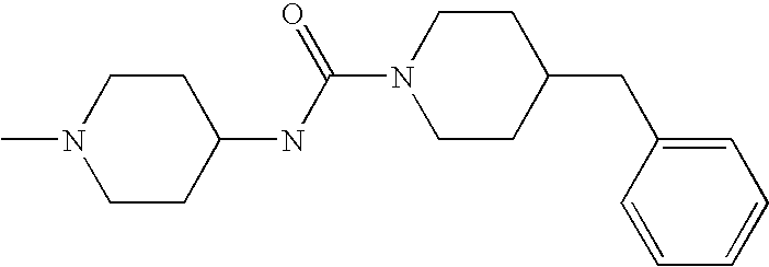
C1CN(C)CCC1NC(N1CCC(CC2=CC=CC=C2)CC1)=O
